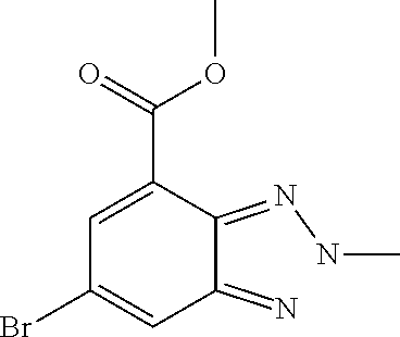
C1=C(C(=O)OC)C(=NNC)C(=N)C=C1Br
